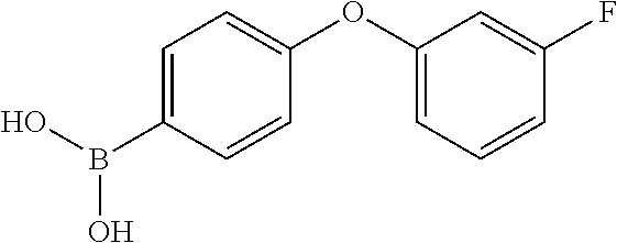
C1=CC(B(O)O)=CC=C1OC1=CC=CC(F)=C1
